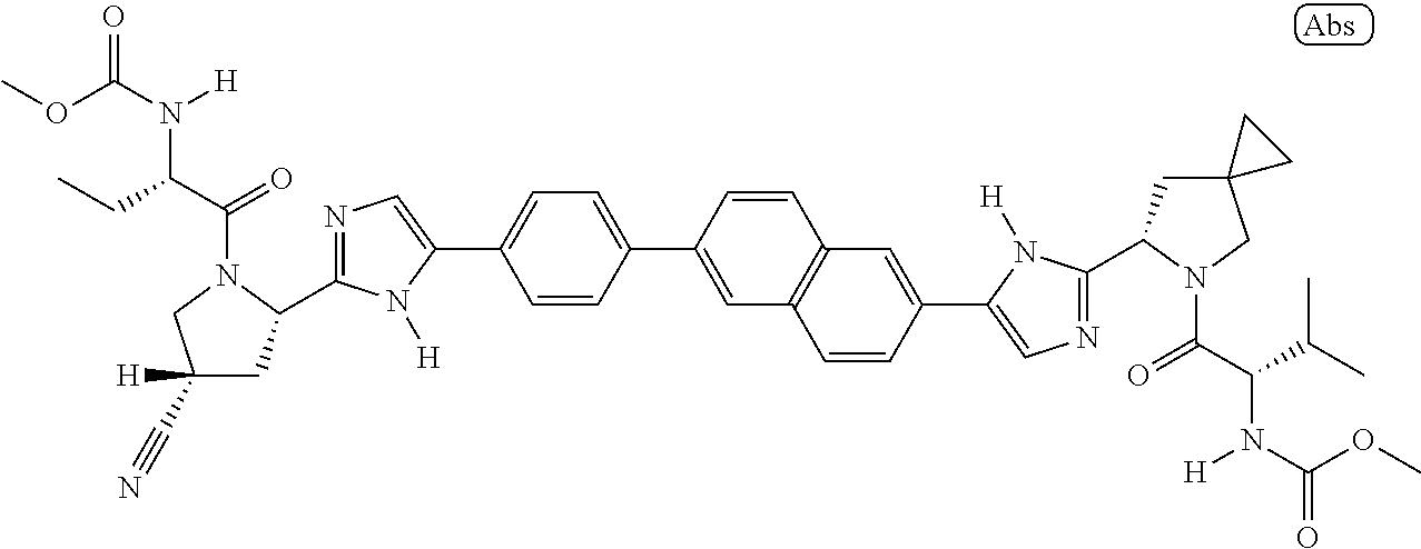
C1=CC(C2=CC3=C(C=C(C4=CN=C(C5CC6(CN5C(=O)C(C(C)C)N([H])C(=O)OC)CC6)N4[H])C=C3)C=C2)=CC=C1C1=CN=C(C2CC([H])(C#N)CN2C(=O)C(CC)N([H])C(=O)OC)N1[H]
